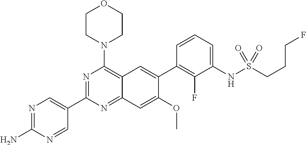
N1=C(N)N=CC(C2=NC(N3CCOCC3)=C3C(=N2)C=C(OC)C(C2=C(F)C(NS(=O)(=O)CCCF)=CC=C2)=C3)=C1
